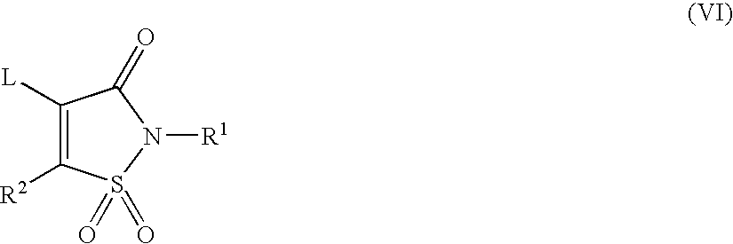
C1([L])=C([R2])S(=O)(=O)N([R1])C1=O
